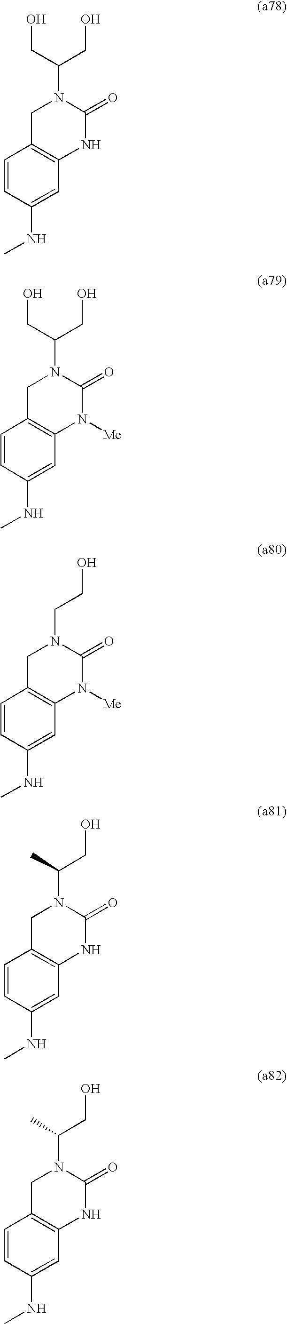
C1=CC(NC)=CC2=C1CN(C(CO)CO)C(=O)N2.C1=CC(NC)=CC2=C1CN(C(CO)CO)C(=O)N2[Me].C1=CC(NC)=CC2=C1CN(CCO)C(=O)N2[Me].C1=CC(NC)=CC2=C1CN(C(CO)C)C(=O)N2.C1=CC(NC)=CC2=C1CN(C(CO)C)C(=O)N2
